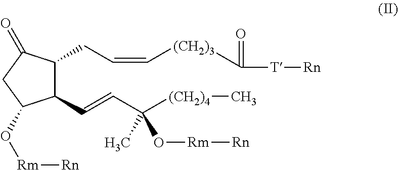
C1(C=CC([(CH2)4]C)(C)O[Rm][Rn])C(CC=C[(CH2)3]C(=O)[T][Rn])C(=O)CC1O[Rm][Rn]
